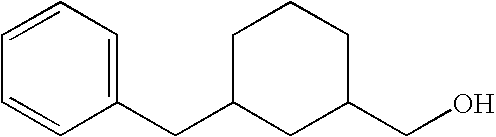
C1(CC2CC(CO)CCC2)=CC=CC=C1
